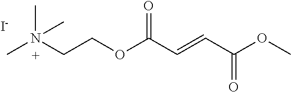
N(CCOC(C=CC(OC)=O)=O)(C)(C)C.[I-]
